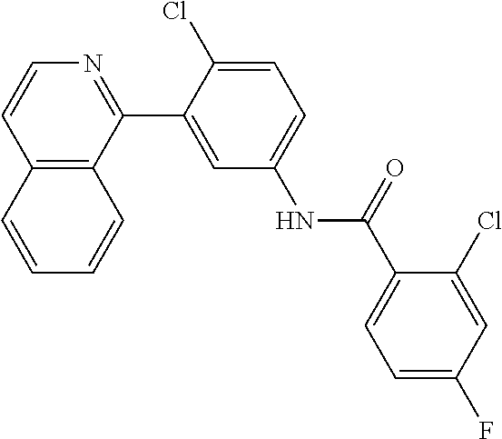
C12=C(C(C3=CC(NC(C4=CC=C(F)C=C4Cl)=O)=CC=C3Cl)=NC=C1)C=CC=C2
